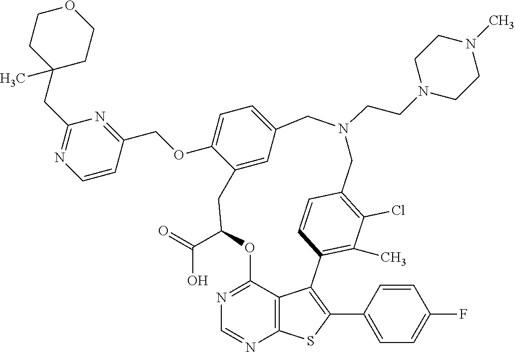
O(C1=CC=C2C=C1CC(C(O)=O)OC1=NC=NC3=C1C(=C(C1=CC=C(F)C=C1)S3)C1=C(C)C(Cl)=C(C=C1)CN(CCN1CCN(C)CC1)C2)CC1=NC(CC2(C)CCOCC2)=NC=C1
